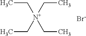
C([N+](CC)(CC)CC)C.[Br-]
